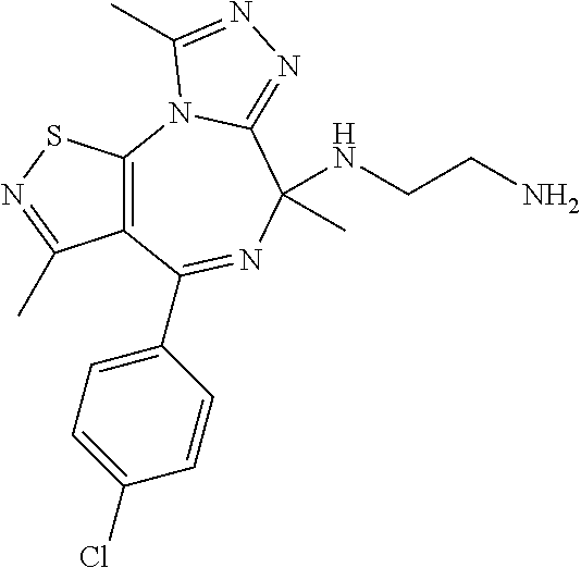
C12=C(N3C(=NN=C3C)C(C)(NCCN)N=C1C1=CC=C(Cl)C=C1)SN=C2C
